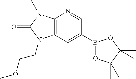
C12=C(C=C(B3OC(C)(C)C(C)(C)O3)C=N1)N(CCOC)C(=O)N2C
